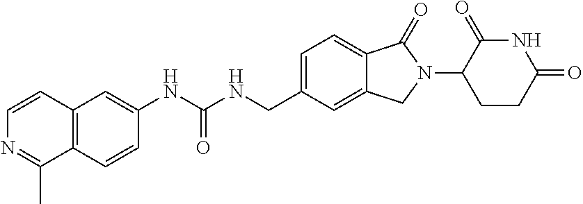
C12=C(C=CC(NC(NCC3=CC=C4C(=C3)CN(C3CCC(=O)NC3=O)C4=O)=O)=C1)C(C)=NC=C2
